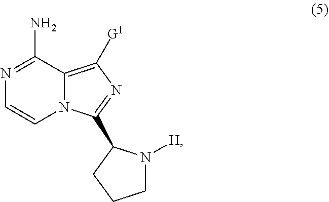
N1=C(N)C2=C([G1])N=C(C3N([H])CCC3)N2C=C1
